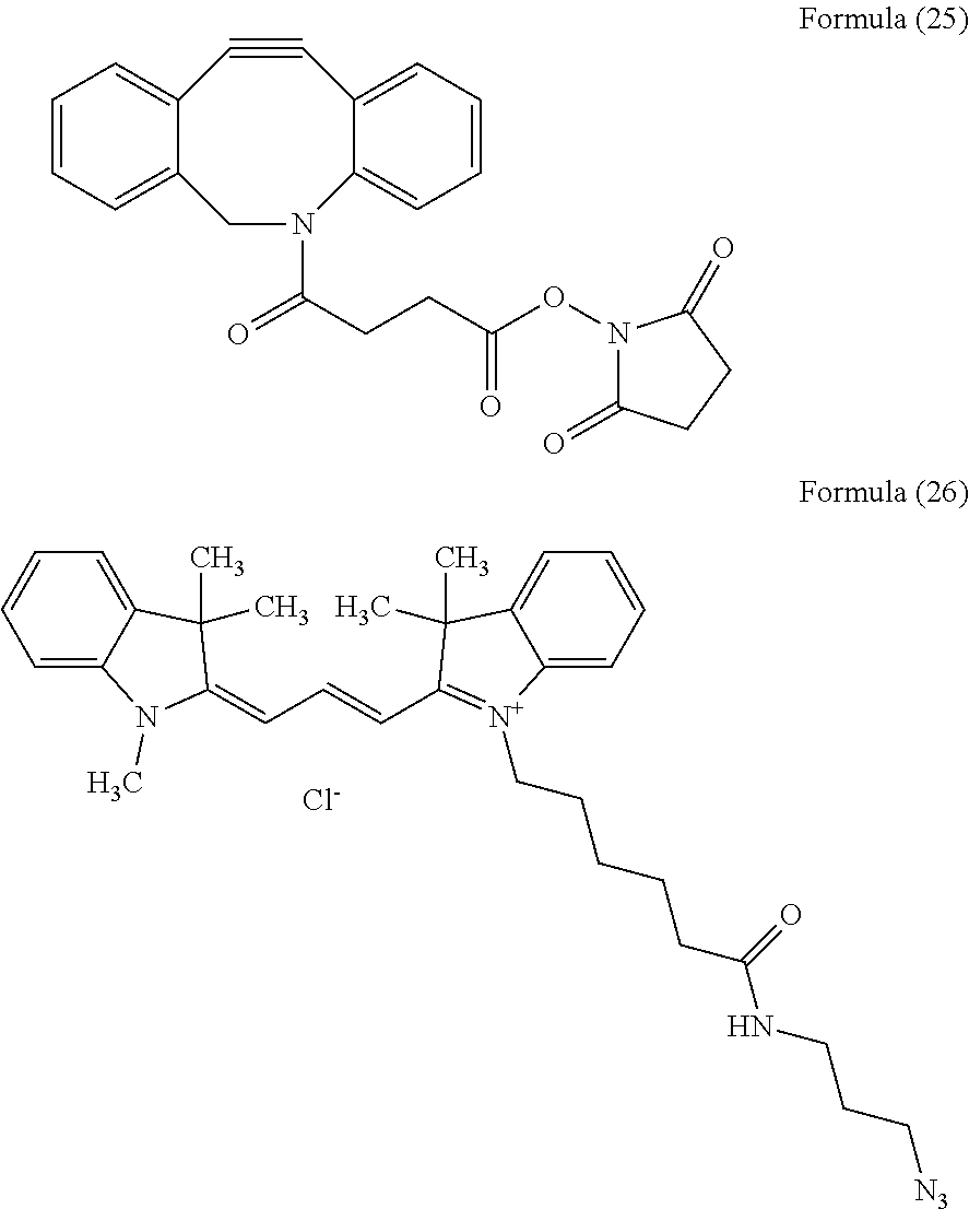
C12=CC=CC=C1N(C)C(=CC=CC1=[N+](CCCCCC(NCCC[N3])=O)C3=CC=CC=C3C1(C)C)C2(C)C.[Cl-].C12=CC=CC=C1CN(C(CCC(=O)ON1C(=O)CCC1=O)=O)C1=CC=CC=C1C#C2
